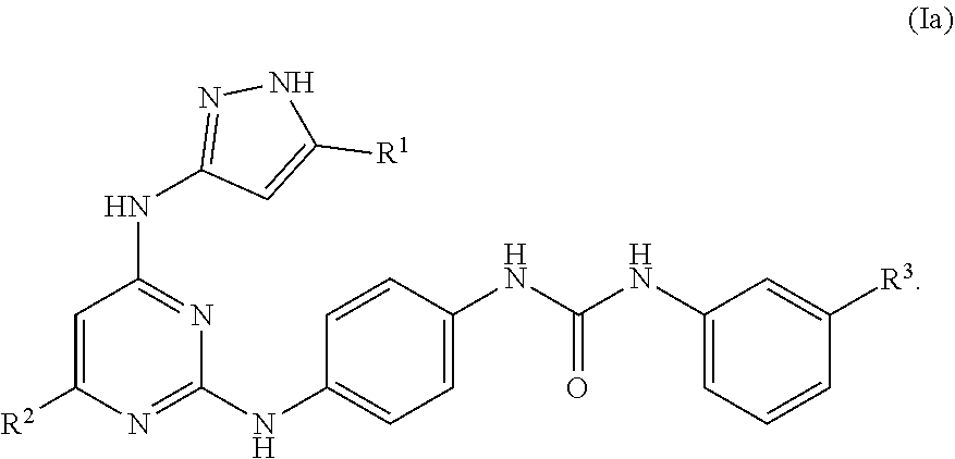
C1(NC2=CC=C(NC(=O)NC3=CC=CC([R3])=C3)C=C2)=NC([R2])=CC(NC2=NNC([R1])=C2)=N1
